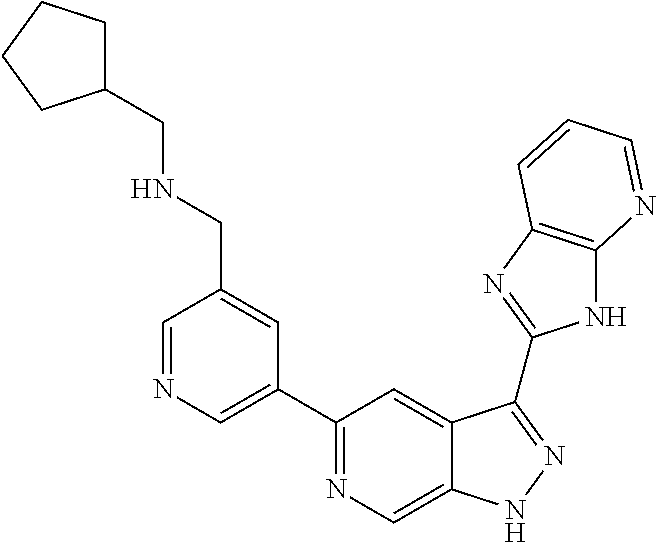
C1=NC=C(C2=NC=C3C(=C2)C(C2=NC4=C(N2)N=CC=C4)=NN3)C=C1CNCC1CCCC1
